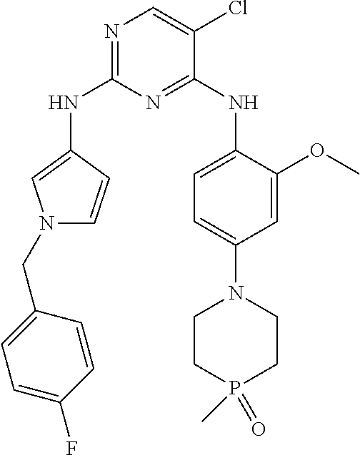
N1=C(NC2=CN(CC3=CC=C(F)C=C3)C=C2)N=C(NC2=CC=C(N3CCP(=O)(C)CC3)C=C2OC)C(Cl)=C1
